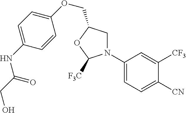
C1(N2CC(COC3=CC=C(NC(CO)=O)C=C3)OC2[F3C])=CC=C([CN])C([CF3])=C1
